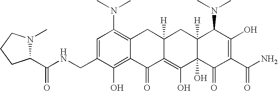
N(CC1=CC(N(C)C)=C2C(=C1O)C(=O)C1=C(O)C3(O)C([H])(CC1([H])C2)C(N(C)C)C(O)=C(C(N)=O)C3=O)C(C1N(C)CCC1)=O
